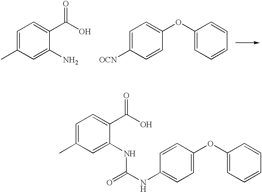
C1=C(C)C=C(N)C(C(O)=O)=C1.C1=C([OCN])C=CC(OC2=CC=CC=C2)=C1.C1=C(C)C=C(NC(=O)NC2=CC=C(OC3=CC=CC=C3)C=C2)C(C(O)=O)=C1
